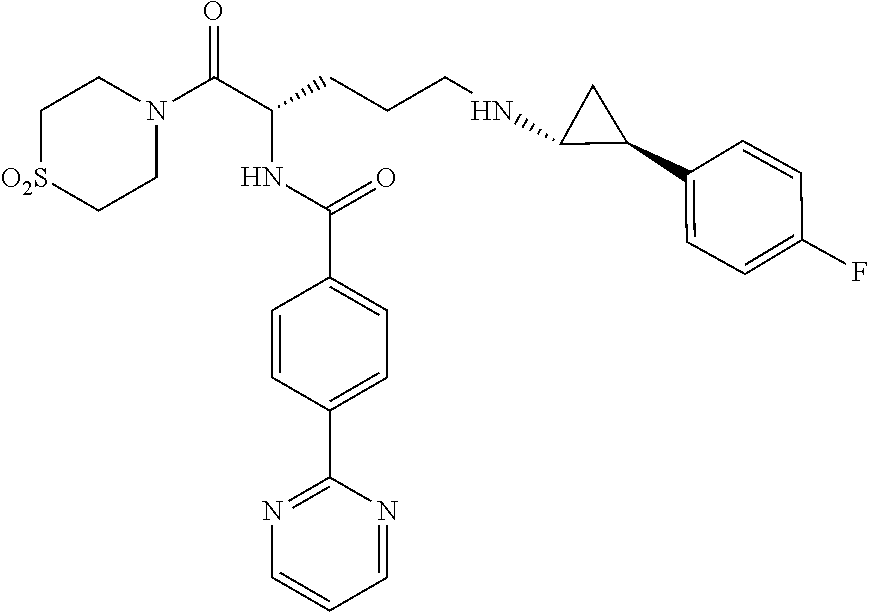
C1[O2S]CCN(C(C(CCCNC2C(C3=CC=C(F)C=C3)C2)NC(C2=CC=C(C3=NC=CC=N3)C=C2)=O)=O)C1
